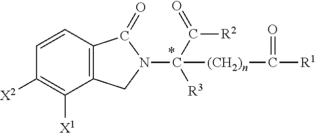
C1=CC2=C(C([X1])=C1[X2])CN(C([R3])(C([R2])=O)[(CH2)n]C([R1])=O)C2=O
